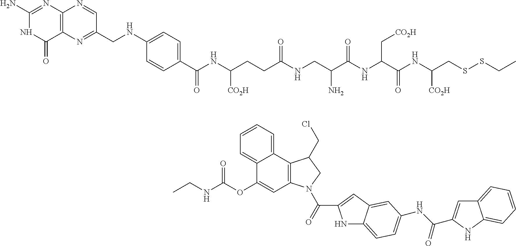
C12=C(N=CC(CNC3=CC=C(C(NC(CCC(NCC(C(NC(C(NC(CSSCC)[CO2H])=O)C[CO2H])=O)N)=O)[CO2H])=O)C=C3)=N1)N=C(N)NC2=O.CCNC(OC1=CC2=C(C3=CC=CC=C13)C(CCl)CN2C(=O)C1=CC2=CC(NC(=O)C3=CC4=CC=CC=C4N3)=CC=C2N1)=O
